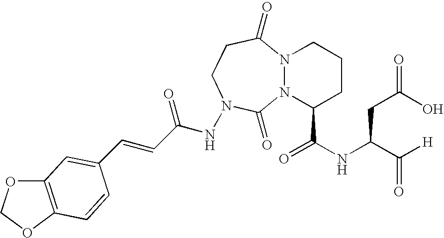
N12N(C(C(NC(C([H])=O)CC(=O)O)=O)CCC1)C(=O)N(NC(C=CC1=CC3=C(OCO3)C=C1)=O)CCC2=O
